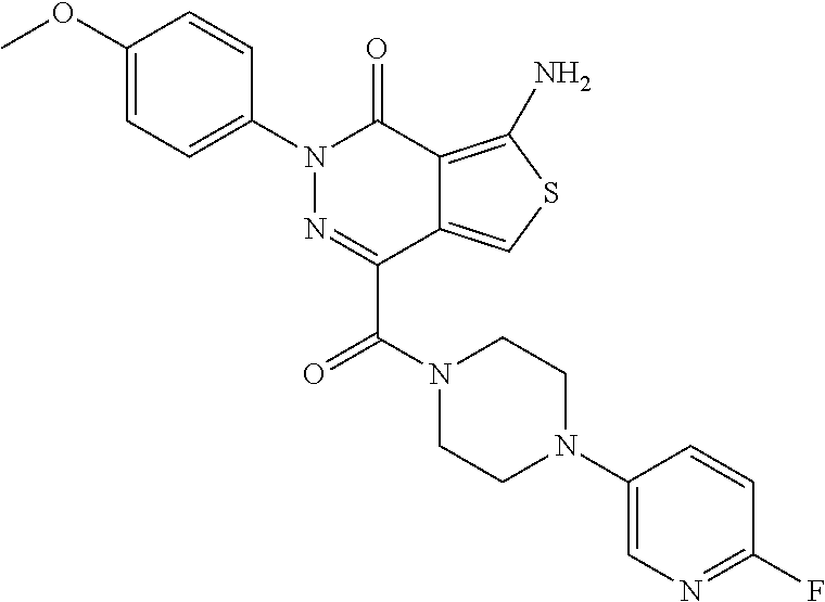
C1(OC)=CC=C(N2N=C(C(N3CCN(C4=CN=C(F)C=C4)CC3)=O)C3=CSC(N)=C3C2=O)C=C1
